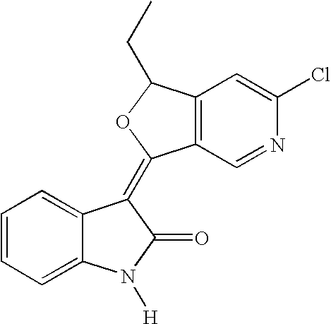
C1=CC=C2C(=C1)C(=C1C3=C(C=C(Cl)N=C3)C(CC)O1)C(=O)N2[H]
